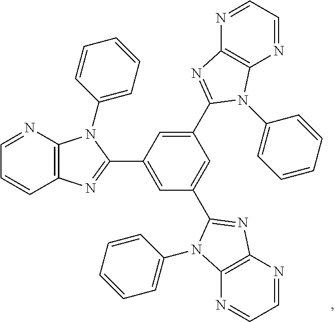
C1=NC2=C(C=C1)N=C(C1=CC(C3=NC4=C(N=CC=N4)N3C3=CC=CC=C3)=CC(C3=NC4=C(N=CC=N4)N3C3=CC=CC=C3)=C1)N2C1=CC=CC=C1
